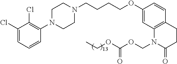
C1(Cl)=CC=CC(N2CCN(CCCCOC3=CC4=C(C=C3)CCC(=O)N4COC(=O)OCC)CC2)=C1Cl
